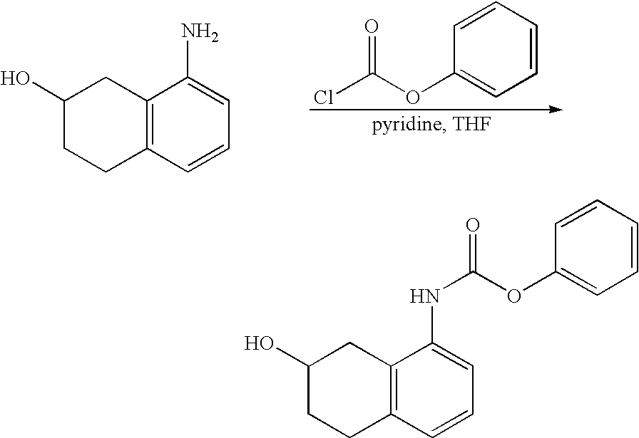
C1=CC=CC(OC(Cl)=O)=C1.C12=C(C=CC=C1N)CCC(O)C2.C12=C(C=CC=C1NC(OC1=CC=CC=C1)=O)CCC(O)C2
